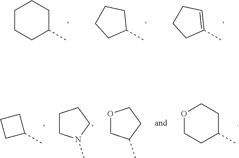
C1CCC(C)CC1.C1(C)CCCC1.C1(C)=CCCC1.C1(C)CCC1.C1CN(C)CC1.O1CC(C)CC1.C1(C)CCOCC1
